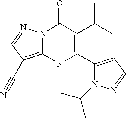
N12C(=C(C#N)C=N1)NC(C1=CC=NN1C(C)C)=C(C(C)C)C2=O
